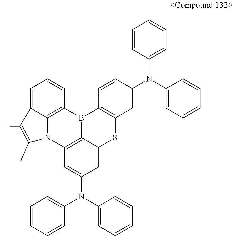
C1=C2C3=C(C=C1)B1C4=C(C=C(N(C5=CC=CC=C5)C5=CC=CC=C5)C=C4)SC4=CC(N(C5=CC=CC=C5)C5=CC=CC=C5)=CC(=C14)N3C(C)=C2C
